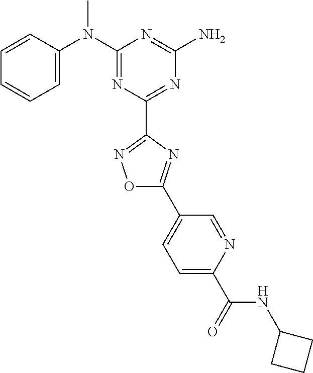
C1=CC(N(C2=NC(C3=NOC(C4=CC=C(C(NC5CCC5)=O)N=C4)=N3)=NC(N)=N2)C)=CC=C1
